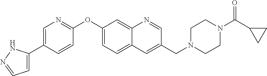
C1=C(C2=CN=C(OC3=CC=C4C(=C3)N=CC(CN3CCN(C(C5CC5)=O)CC3)=C4)C=C2)NN=C1
